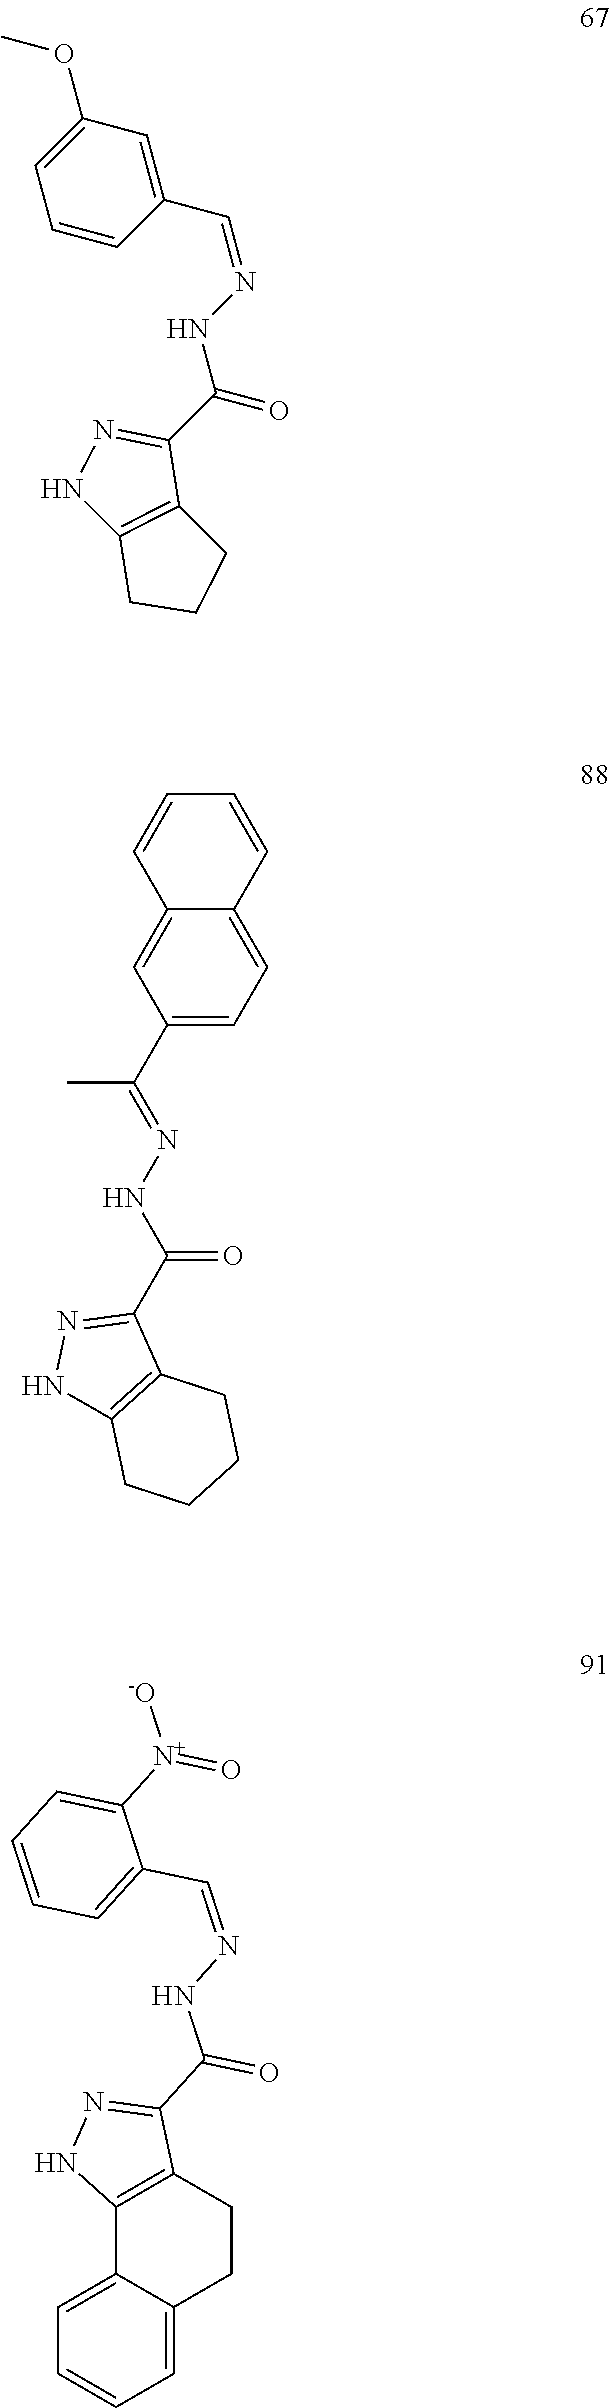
C1(OC)=CC=CC(C=NNC(=O)C2=NNC3=C2CCC3)=C1.C1=CC2=CC(C(=NNC(C3=NNC4=C3CCCC4)=O)C)=CC=C2C=C1.C1=C2C(=CC=C1)C1=C(CC2)C(C(=O)NN=CC2=CC=CC=C2[N+](=O)[-O])=NN1
